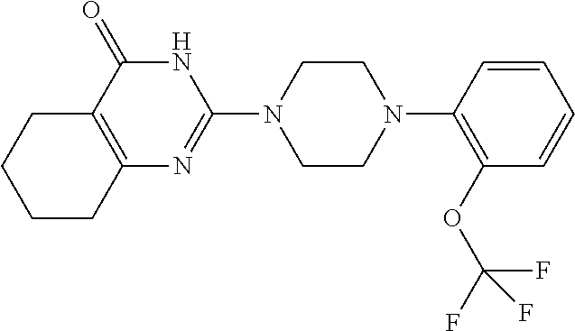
C12=C(C(=O)NC(N3CCN(C4=C(OC(F)(F)F)C=CC=C4)CC3)=N1)CCCC2
